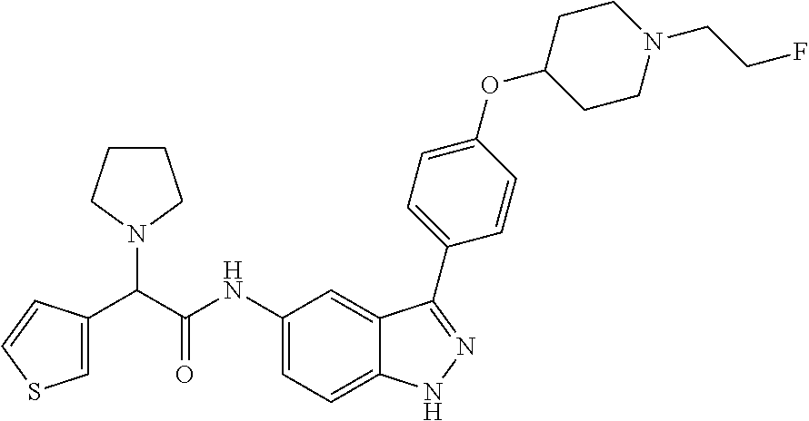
C1(NC(C(N2CCCC2)C2=CSC=C2)=O)=CC=C2C(=C1)C(C1=CC=C(OC3CCN(CCF)CC3)C=C1)=NN2
